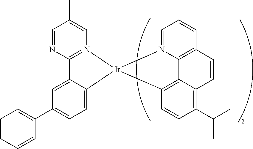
C12=N(C=C(C)C=N1)[Ir]1(C3=CC=C(C4=CC=CC=C4)C=C23)C2=C3C4=C(C=CC=N41)C=CC3=C(C(C)C)C=C2
